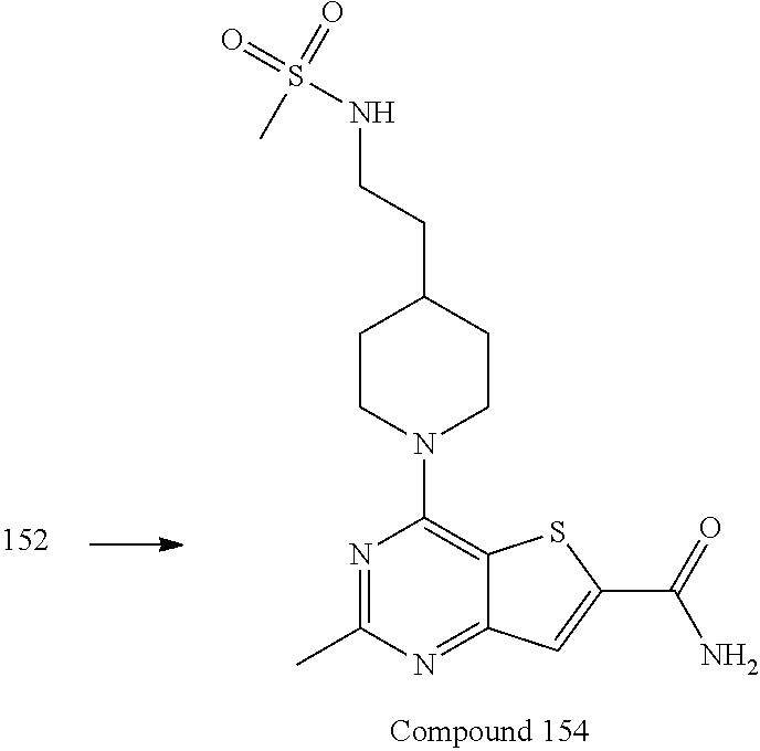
C1CN(C2=C3C(=NC(C)=N2)C=C(C(=O)N)S3)CCC1CCNS(=O)(C)=O
